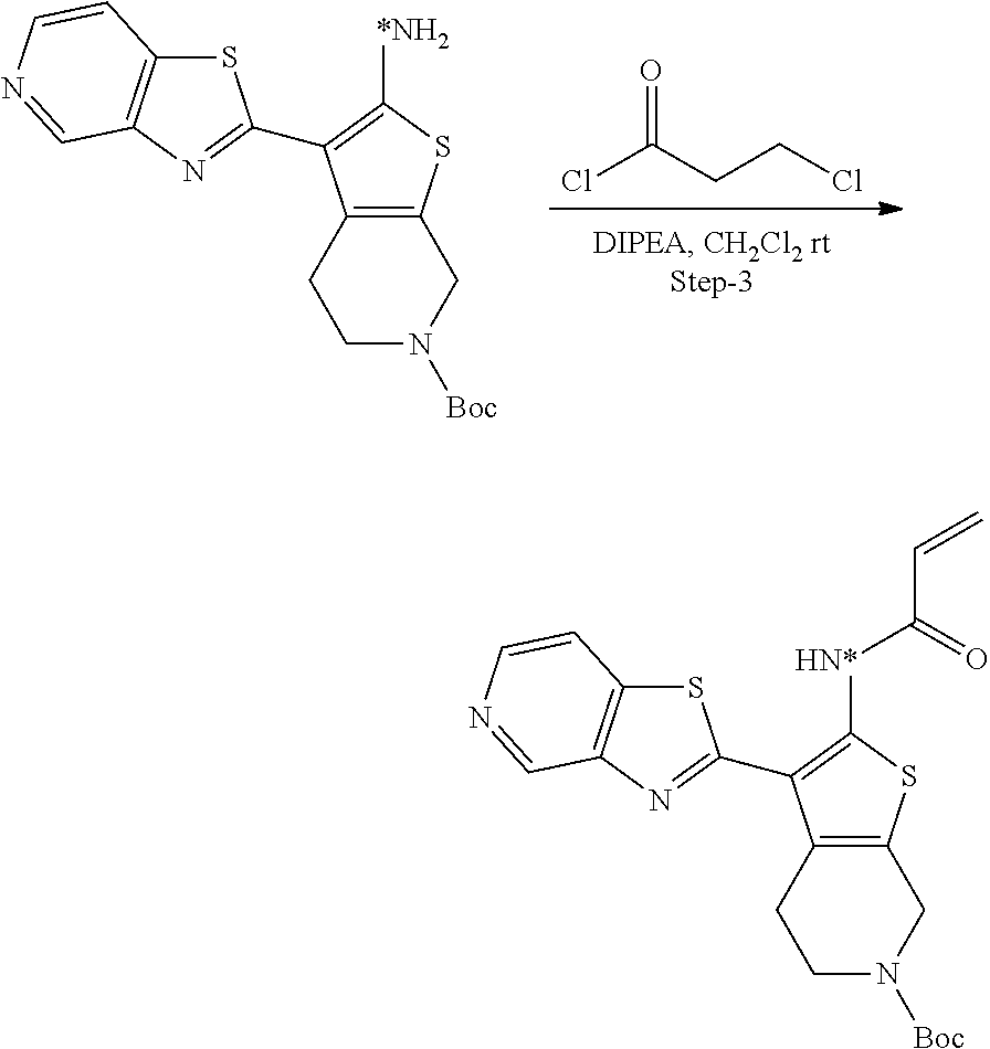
ClC(CCCl)=O.C1N([Boc])CC2=C(C1)C(C1=NC3=C(S1)C=CN=C3)=C([*NH2])S2.C1N([Boc])CC2=C(C1)C(C1=NC3=C(S1)C=CN=C3)=C([HN*]C(C=C)=O)S2
